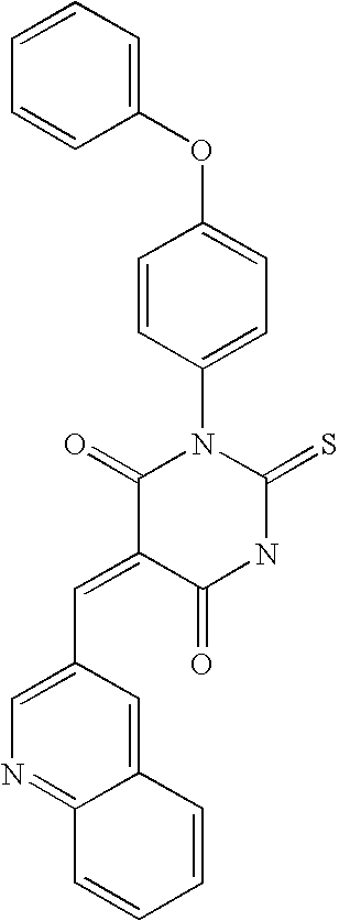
C1=CC=C(OC2=CC=C(N3C(=S)NC(=O)C(=CC4=CN=C5C(=C4)C=CC=C5)C3=O)C=C2)C=C1
